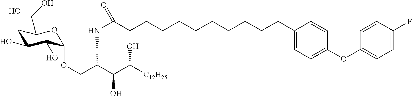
O(CC(C(C([C12H25])O)O)NC(CCCCCCCCCCC1=CC=C(OC2=CC=C(F)C=C2)C=C1)=O)C1C(O)C(O)C(O)C(CO)O1
